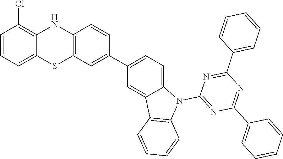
C1=CC=C2C(=C1Cl)NC1=C(S2)C=C(C2=CC=C3C(=C2)C2=C(N3C3=NC(C4=CC=CC=C4)=NC(C4=CC=CC=C4)=N3)C=CC=C2)C=C1
